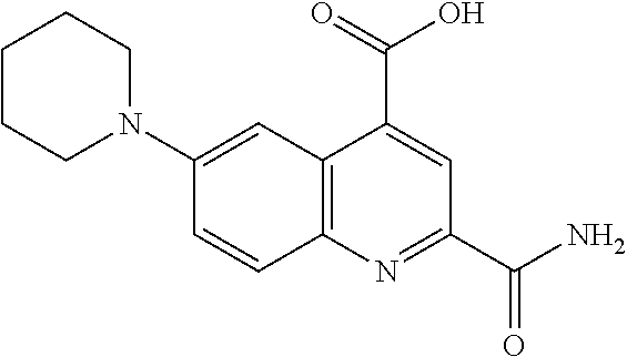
C12=C(N=C(C(N)=O)C=C1C(=O)O)C=CC(N1CCCCC1)=C2
